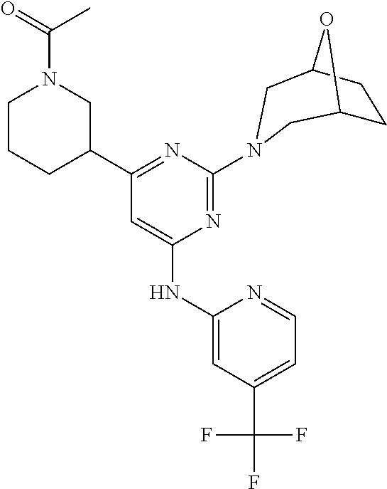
C1(NC2=CC(C3CN(C(C)=O)CCC3)=NC(N3CC4CCC(O4)C3)=N2)=CC(C(F)(F)F)=CC=N1
